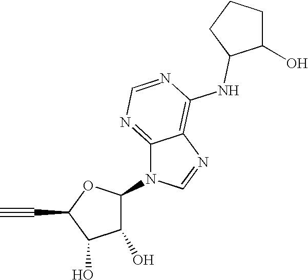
C1(C#C)OC(N2C3=NC=NC(NC4C(O)CCC4)=C3N=C2)C(O)C1O
